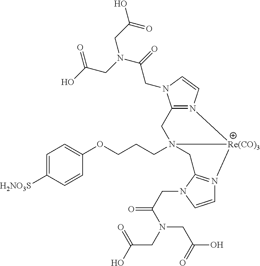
OC(=O)CN(C(CN1C2=N(C=C1)[Re(CO)3]1N(CCCOC3=CC=C([H2NO3S])C=C3)(C2)CC2=N1C=CN2CC(=O)N(CC(O)=O)CC(O)=O)=O)CC(=O)O
